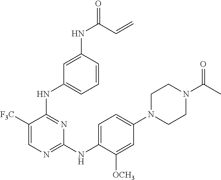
C1N(C(C)=O)CCN(C2=CC=C(NC3=NC=C([F3C])C(NC4=CC=CC(NC(=O)C=C)=C4)=N3)C([OCH3])=C2)C1
